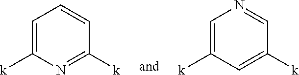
C1=C([k])N=C([k])C=C1.C1=C([k])C=C([k])C=N1
